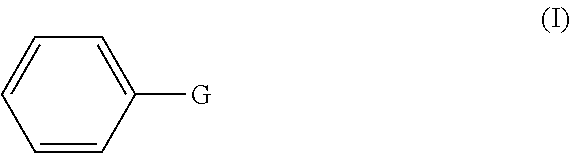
C1=C([G])C=CC=C1
